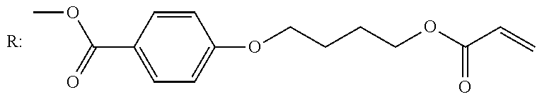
COC(C1=CC=C(OCCCCOC(C=C)=O)C=C1)=O.[R:]
